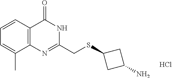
C1(CSC2CC(N)C2)=NC2=C(C=CC=C2C)C(=O)N1.Cl
